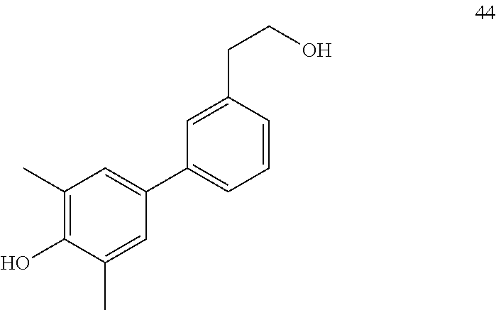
C1(C)=C(O)C(C)=CC(C2=CC=CC(CCO)=C2)=C1
